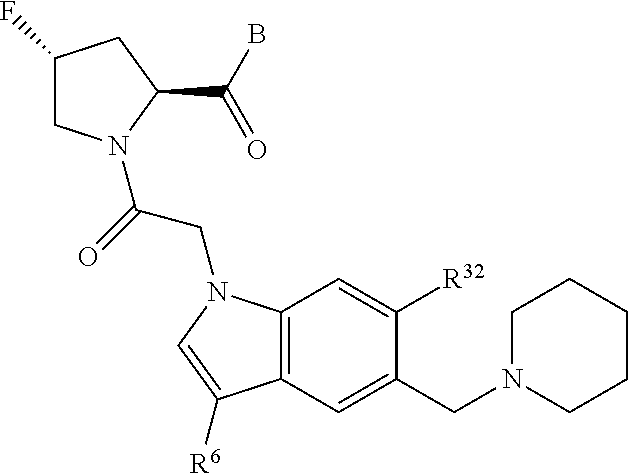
C1(F)CN(C(=O)CN2C3=C(C=C(CN4CCCCC4)C([R32])=C3)C([R6])=C2)C(C(B)=O)C1
